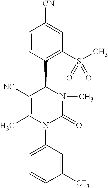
N1(C2=CC=CC([CF3])=C2)C(C)=C([NC])C(C2=C(S(C)(=O)=O)C=C([CN])C=C2)N(C)C1=O
